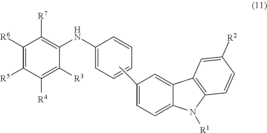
C1(NC2=C([R7])C([R6])=C([R5])C([R4])=C2[R3])=CC=CC=C1.C1=C(C)C=C2C(=C1)N([R1])C1=C2C=C([R2])C=C1
